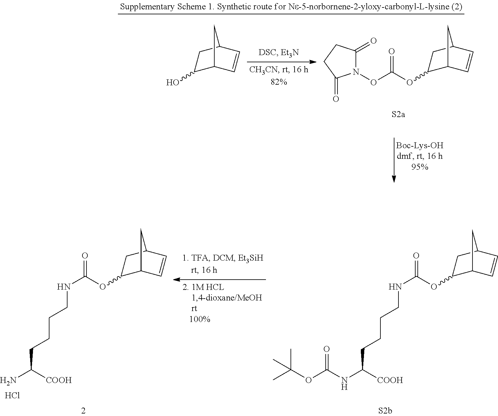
O(C1CC2C=CC1C2)C(ON1C(=O)CCC1=O)=O.OC1CC2C=CC1C2.C(C([COOH])N)CCCNC(=O)OC1CC2C=CC1C2.Cl.C(C([COOH])NC(OC(C)(C)C)=O)CCCNC(=O)OC1CC2C=CC1C2
